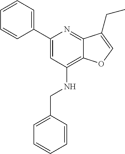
C1(C2=CC=CC=C2)=CC(NCC2=CC=CC=C2)=C2C(=N1)C(CC)=CO2
